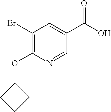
BrC1=C(OC2CCC2)N=CC(C(=O)O)=C1
